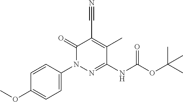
C1=C(N2N=C(NC(OC(C)(C)C)=O)C(C)=C(C#N)C2=O)C=CC(OC)=C1
